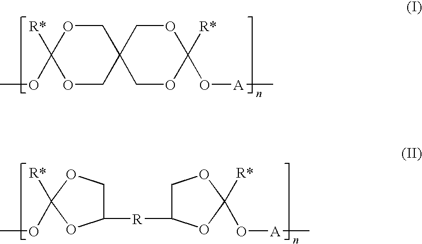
O1CC2(COC1(OC)[R*])COC([R*])(O[A]C)OC2.C1([R]C2COC(O[A]C)([R*])O2)COC(OC)([R*])O1
